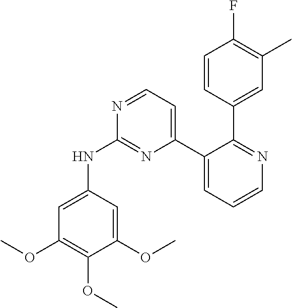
C1=CC(C2=NC=CC=C2C2=CC=NC(NC3=CC(OC)=C(OC)C(OC)=C3)=N2)=CC(C)=C1F
